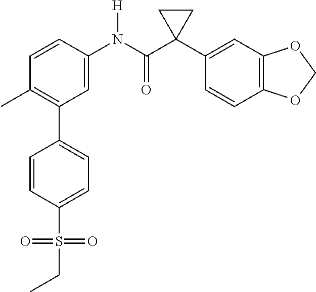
C1=C(N(C(C2(C3=CC4=C(C=C3)OCO4)CC2)=O)[H])C=CC(C)=C1C1=CC=C(S(CC)(=O)=O)C=C1
